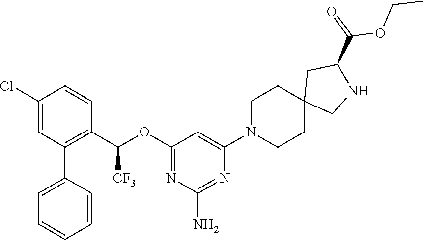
C1(Cl)=CC(C2=CC=CC=C2)=C(C(OC2=NC(N)=NC(N3CCC4(CC3)CNC(C(=O)OCC)C4)=C2)[CF3])C=C1
